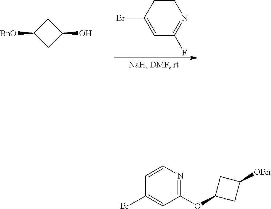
C1C(O)CC1[BnO].C1=C(Br)C=CN=C1F.C1=CN=C(OC2CC([OBn])C2)C=C1Br
